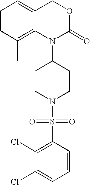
C1=CC(C)=C2C(=C1)COC(=O)N2C1CCN(S(=O)(=O)C2=C(Cl)C(Cl)=CC=C2)CC1
